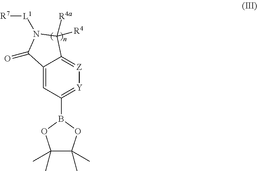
B1(C2=[Y][Z]=C3C(=C2)C(=O)N([L1][R7])C3([R4a])[R4])OC(C)(C)C(C)(C)O1
